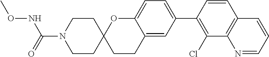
O=C(NOC)N1CCC2(CC1)CCC1=CC(C3=C(Cl)C4=C(C=C3)C=CC=N4)=CC=C1O2
